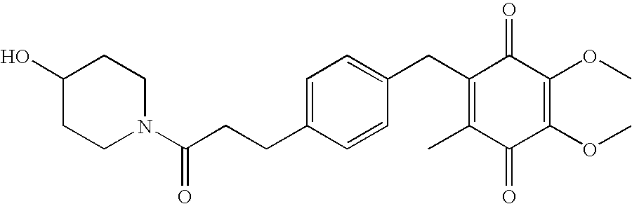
C1(=O)C(C)=C(CC2=CC=C(CCC(=O)N3CCC(O)CC3)C=C2)C(=O)C(OC)=C1OC
